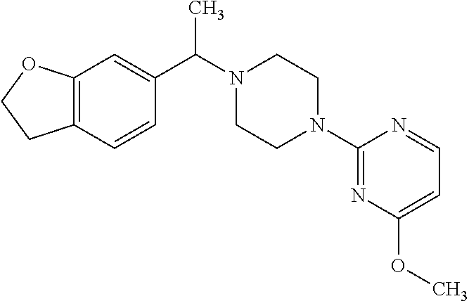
C12=C(C=CC(C(N3CCN(C4=NC(OC)=CC=N4)CC3)C)=C1)CCO2
